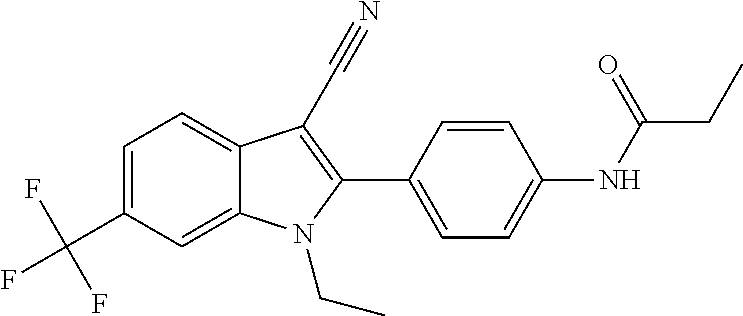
C1=C(C(F)(F)F)C=C2C(=C1)C(C#N)=C(C1=CC=C(NC(CC)=O)C=C1)N2CC
